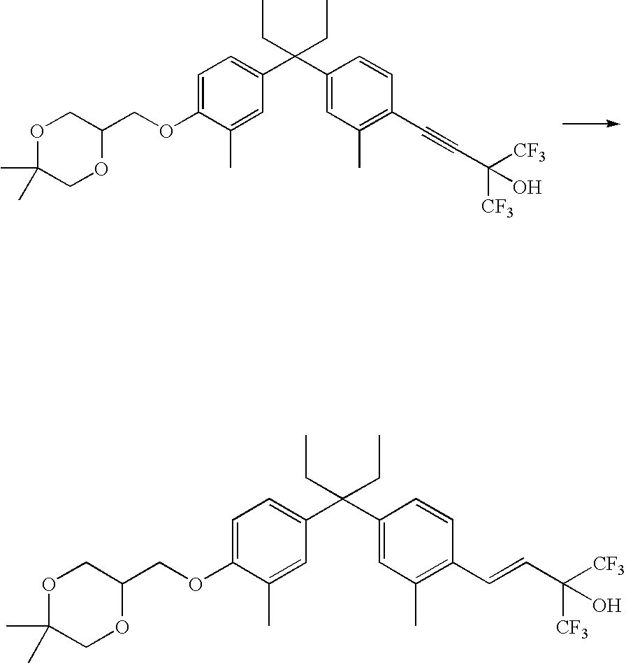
C1=C(OCC2COC(C)(C)CO2)C(C)=CC(C(C2=CC(C)=C(C#CC([CF3])([CF3])O)C=C2)(CC)CC)=C1.C1=C(OCC2COC(C)(C)CO2)C(C)=CC(C(C2=CC(C)=C(C=CC([CF3])([CF3])O)C=C2)(CC)CC)=C1
